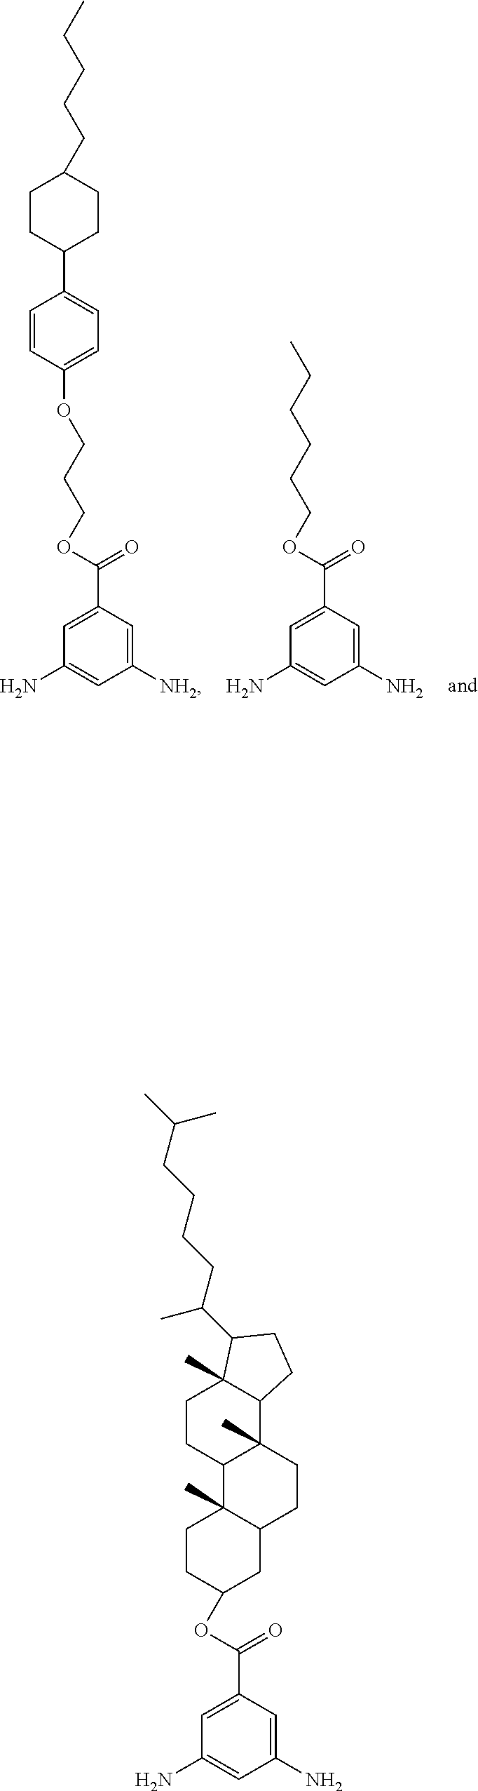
C1(N)=CC(C(OCCCCCC)=O)=CC(N)=C1.C1([NH2])=CC(C(OCCCOC2=CC=C(C3CCC(CCCCC)CC3)C=C2)=O)=CC(N)=C1.C1(N)=CC(C(OC2CCC3(C)C(C2)CCC2(C)C3CCC3(C)C2CCC3C(CCCCC(C)C)C)=O)=CC(N)=C1
